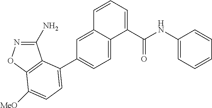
C1(N)=NOC2=C1C(C1=CC=C3C(=C1)C=CC=C3C(NC1=CC=CC=C1)=O)=CC=C2[MeO]
